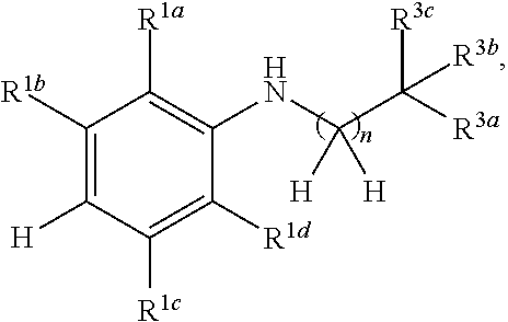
C(NC1=C([R1a])C([R1b])=C([H])C([R1c])=C1[R1d])(C([R3c])([R3a])[R3b])([H])[H]
